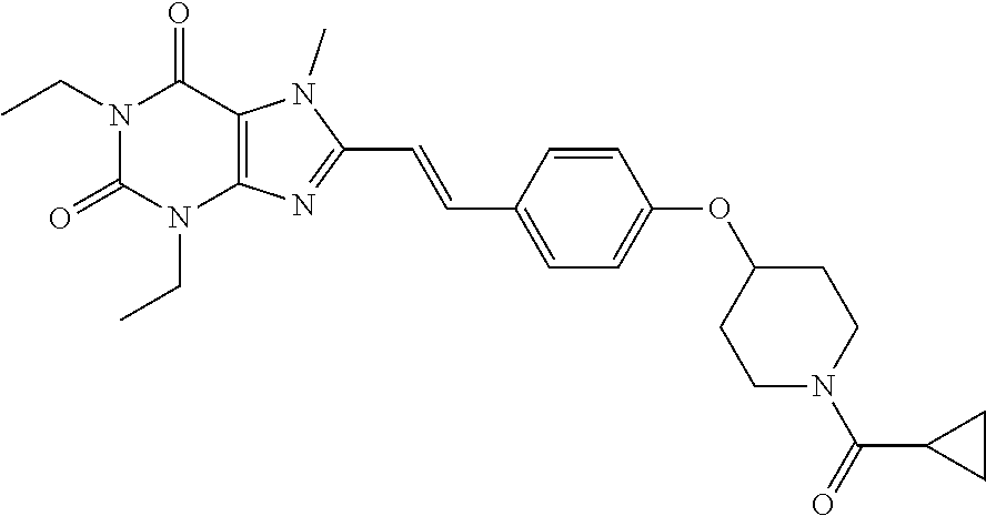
N1(CC)C(=O)N(CC)C2=C(C1=O)N(C)C(C=CC1=CC=C(OC3CCN(C(=O)C4CC4)CC3)C=C1)=N2
